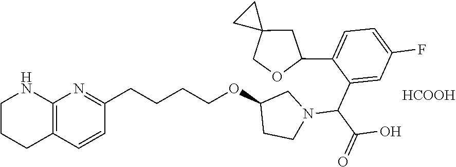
C1=C(C2CC3(CO2)CC3)C(C(N2CC(OCCCCC3=NC4=C(C=C3)CCCN4)CC2)C(=O)O)=CC(F)=C1.[HCOOH]
